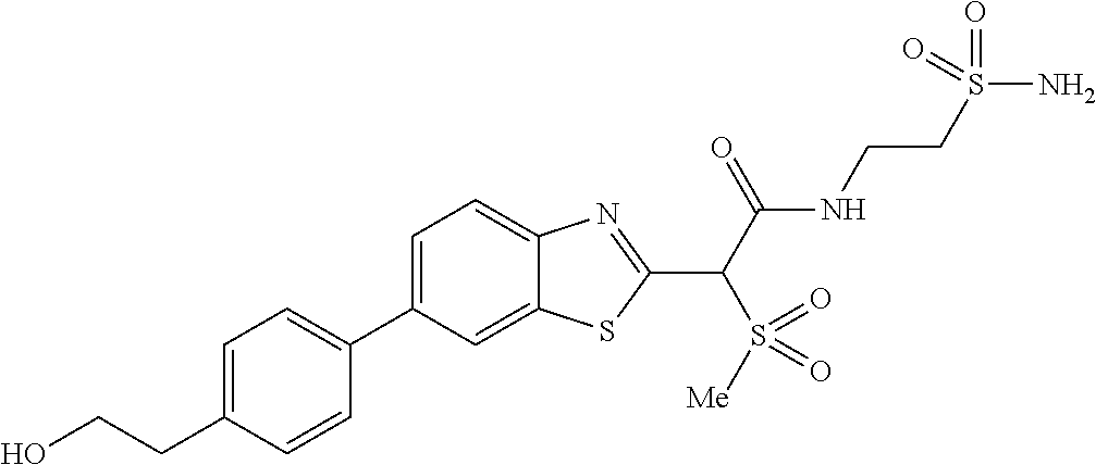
C1(C2=CC=C(CCO)C=C2)=CC=C2C(=C1)SC(C(C(NCCS(N)(=O)=O)=O)S(=O)([Me])=O)=N2
